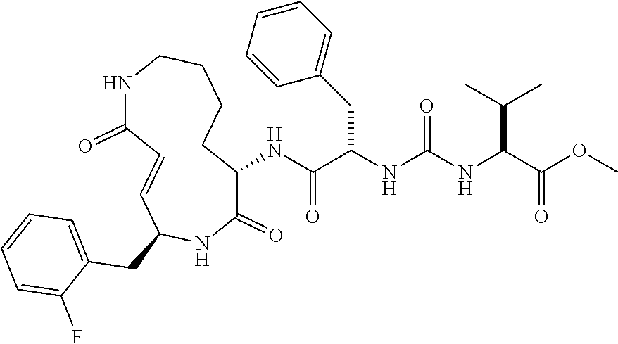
COC(C(NC(NC(C(NC1C(=O)NC(CC2=CC=CC=C2F)C=CC(=O)NCCCC1)=O)CC1=CC=CC=C1)=O)C(C)C)=O
